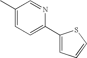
C1(C)=CC=C(C2=CC=CS2)N=C1
